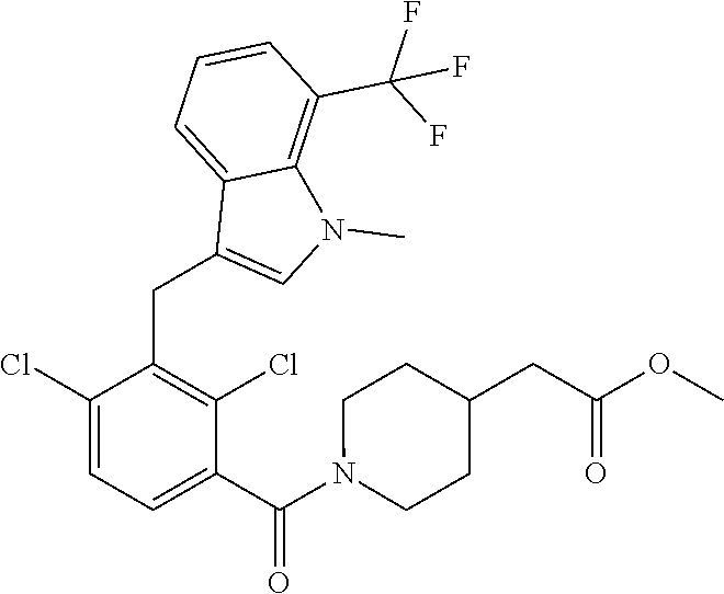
C1(Cl)=CC=C(C(=O)N2CCC(CC(OC)=O)CC2)C(Cl)=C1CC1=CN(C)C2=C(C(F)(F)F)C=CC=C12
